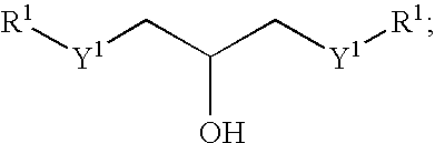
[R1][Y1]CC(C[Y1][R1])O
